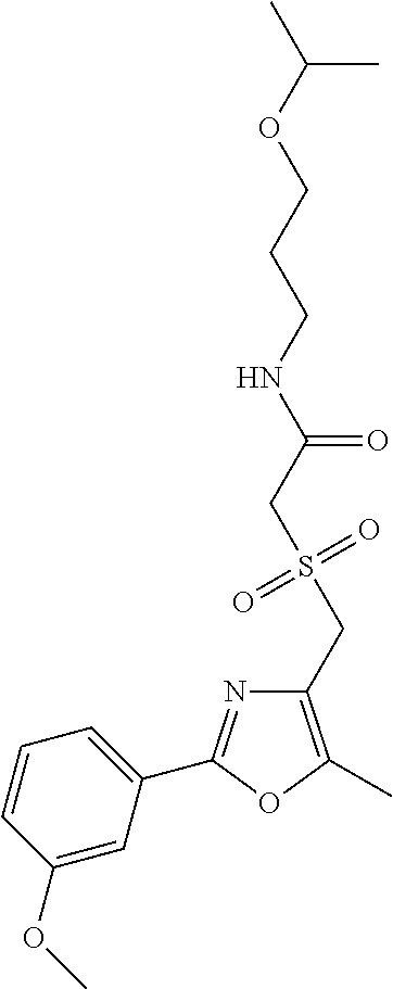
C1=CC(OC)=CC(C2=NC(CS(CC(NCCCOC(C)C)=O)(=O)=O)=C(C)O2)=C1
